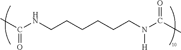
CC(NCCCCCCN(C(C)=O)[H])=O
